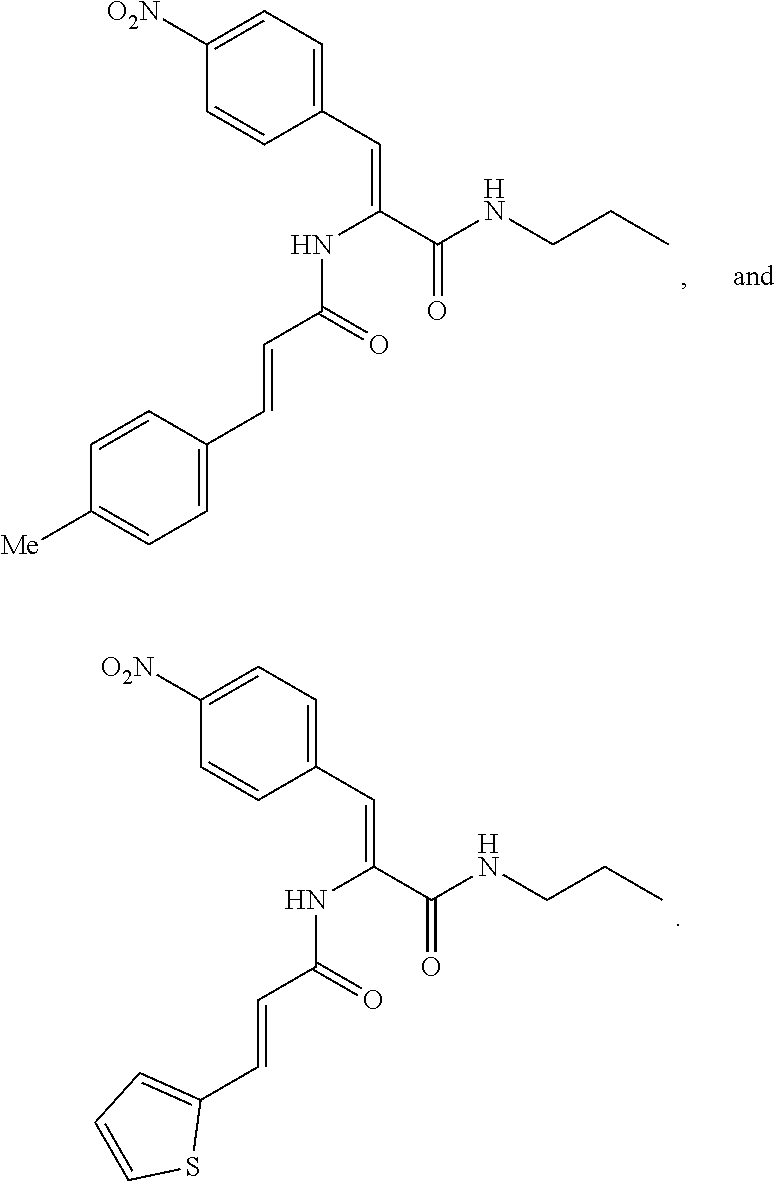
C1(C=CC(NC(=CC2=CC=C([O2N])C=C2)C(NCCC)=O)=O)=CC=CS1.C1([Me])=CC=C(C=CC(NC(=CC2=CC=C([O2N])C=C2)C(NCCC)=O)=O)C=C1
